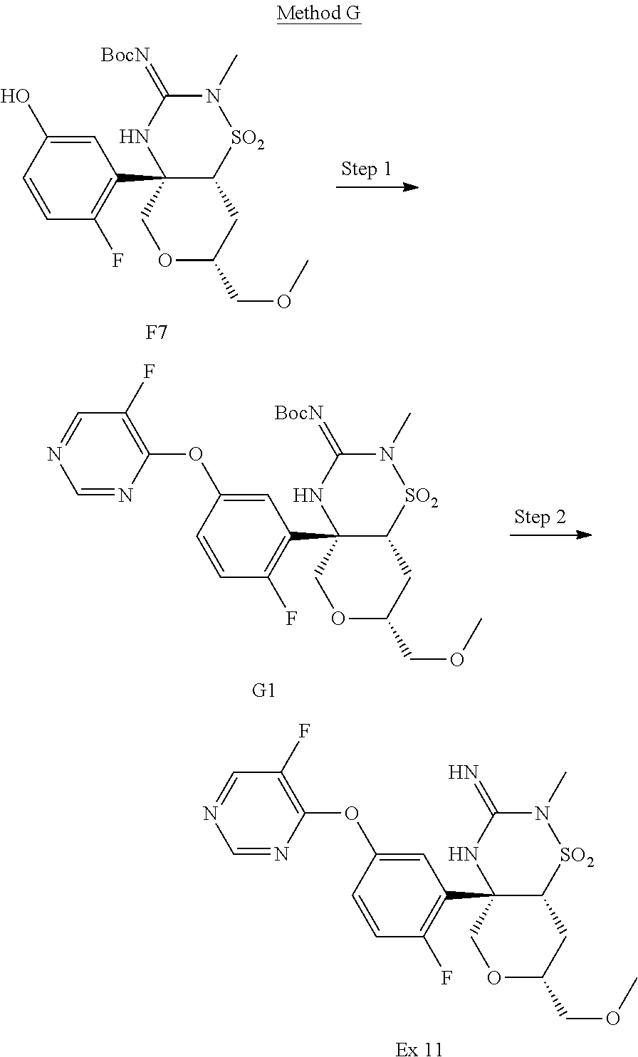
C1(C23NC(=[BocN])N(C)[SO2]C2CC(COC)OC3)=C(F)C=CC(O)=C1.[F7].C1(C23NC(=N)N(C)[SO2]C2CC(COC)OC3)=C(F)C=CC(OC2=C(F)C=NC=N2)=C1.[Ex 11].C1(C23NC(=[BocN])N(C)[SO2]C2CC(COC)OC3)=C(F)C=CC(OC2=C(F)C=NC=N2)=C1.[G1]
